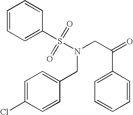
C1=CC=CC(S(N(CC2=CC=C(Cl)C=C2)CC(=O)C2=CC=CC=C2)(=O)=O)=C1
